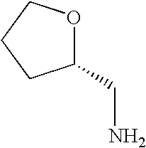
C1(CN)OCCC1
